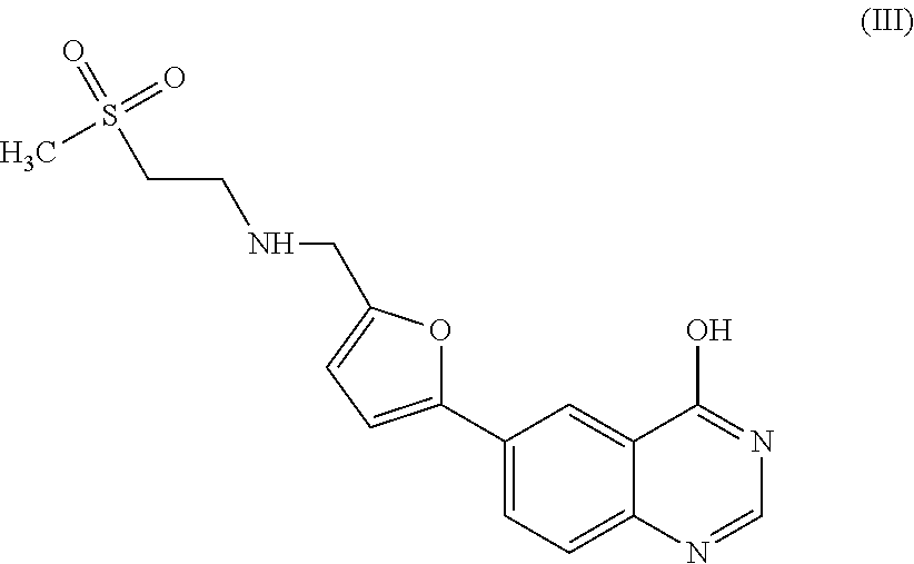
C1(C2=CC=C(CNCCS(=O)(C)=O)O2)=CC=C2C(=C1)C(O)=NC=N2
